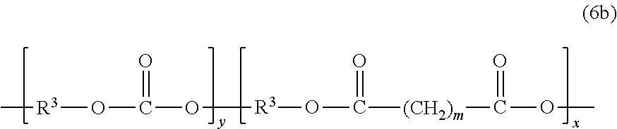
[R3](OC([(CH2)m]C(OC)=O)=O)OC(O[R3]C)=O
